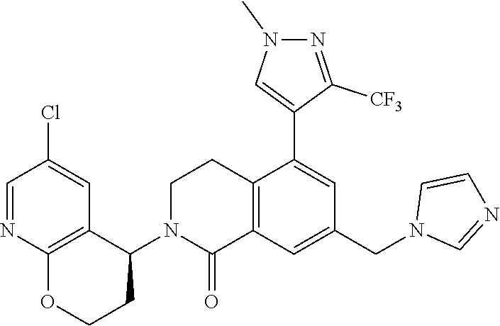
C12=C(C=C(CN3C=NC=C3)C=C1C1=CN(C)N=C1[CF3])C(=O)N(C1C3=C(OCC1)N=CC(Cl)=C3)CC2
